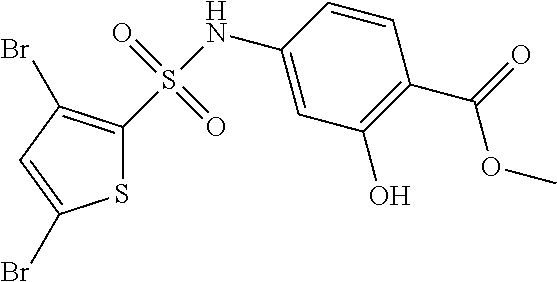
C1(NS(=O)(=O)C2=C(Br)C=C(Br)S2)=CC(O)=C(C(=O)OC)C=C1
